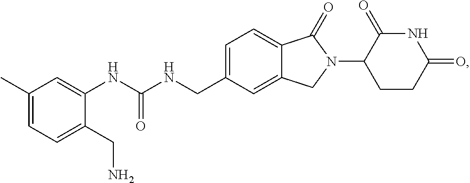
C1=C(C)C=C(NC(NCC2=CC=C3C(=C2)CN(C2CCC(=O)NC2=O)C3=O)=O)C(CN)=C1
